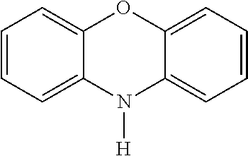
C1=CC=C2C(=C1)OC1=CC=CC=C1N2[H]
